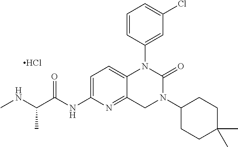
C1=CC(N2C3=CC=C(NC(C(NC)C)=O)N=C3CN(C3CCC(C)(C)CC3)C2=O)=CC(Cl)=C1.Cl
